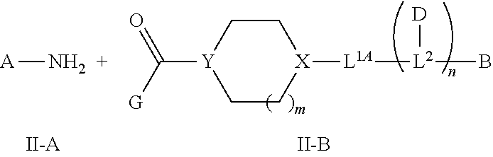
[A]N.[II-B].C1C[X]([L1A][L2](B)[D])CC[Y]1C([G])=O
